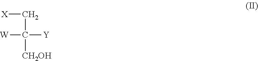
[X]CC([Y])([W])[CH2OH]
